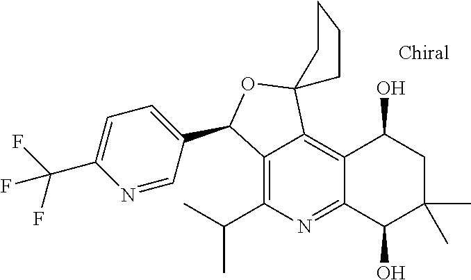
C12=C(C(C)C)N=C3C(=C1C1(OC2C2=CC=C(C(F)(F)F)N=C2)CCCC1)C(O)CC(C)(C)C3O
